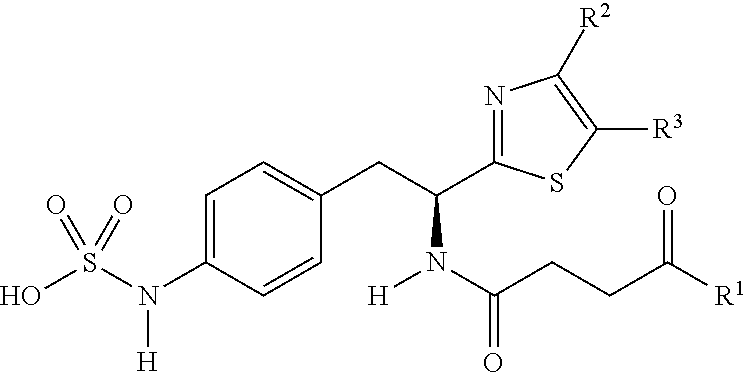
C1=C(N(S(O)(=O)=O)[H])C=CC(CC(C2=NC([R2])=C([R3])S2)N(C(=O)CCC([R1])=O)[H])=C1
